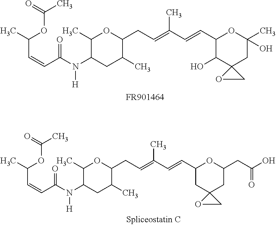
C(C=CC(=O)N(C1C(C)OC(CC=C(C=CC2C(O)C3(CC(C)(O)O2)OC3)C)C(C)C1)[H])(C)OC(C)=O.[FR901464].C(C=CC(=O)N(C1C(C)OC(CC=C(C=CC2CC3(CC(CC(O)=O)O2)OC3)C)C(C)C1)[H])(C)OC(C)=O
